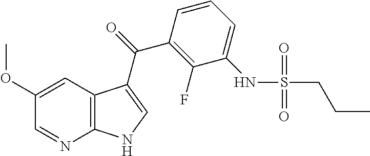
C12=C(C=C(OC)C=N1)C(C(=O)C1=C(F)C(NS(CCC)(=O)=O)=CC=C1)=CN2
